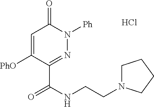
C1=C([PhO])C(C(=O)NCCN2CCCC2)=NN([Ph])C1=O.Cl
